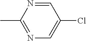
C1=NC(C)=NC=C1Cl
